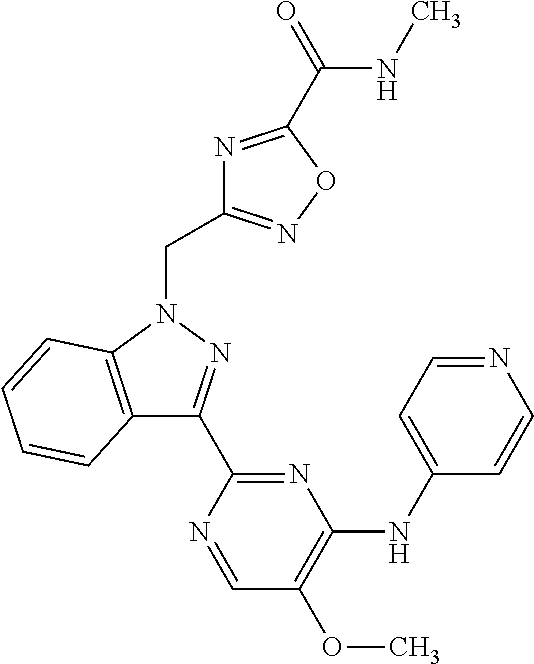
C12=C(N(CC3=NOC(C(NC)=O)=N3)N=C1C1=NC(NC3=CC=NC=C3)=C(OC)C=N1)C=CC=C2
